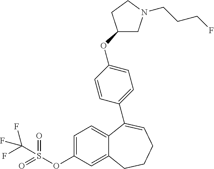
C1=C(OS(=O)(=O)C(F)(F)F)C=C2C(=C1)C(C1=CC=C(OC3CN(CCCF)CC3)C=C1)=CCCC2
